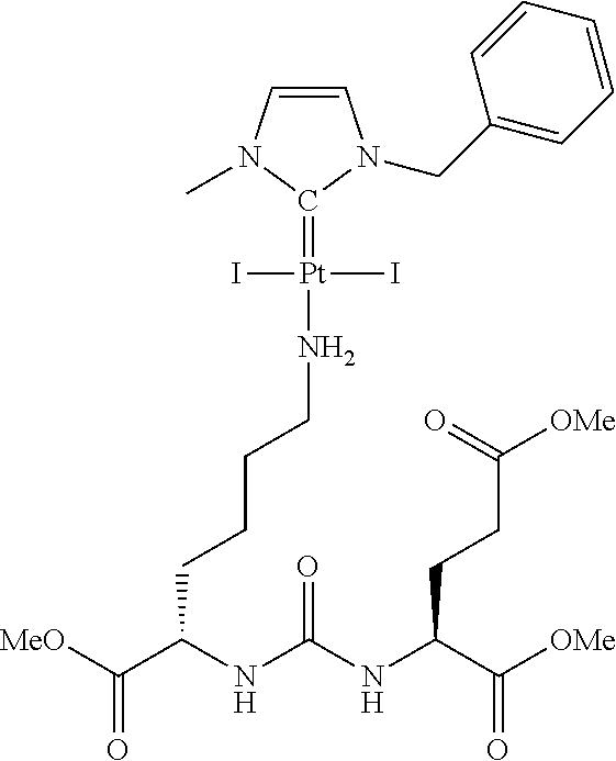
[MeO]C(C(NC(NC(C([OMe])=O)CCC([OMe])=O)=O)CCCCN[Pt](=C1N(CC2=CC=CC=C2)C=CN1C)(I)I)=O
